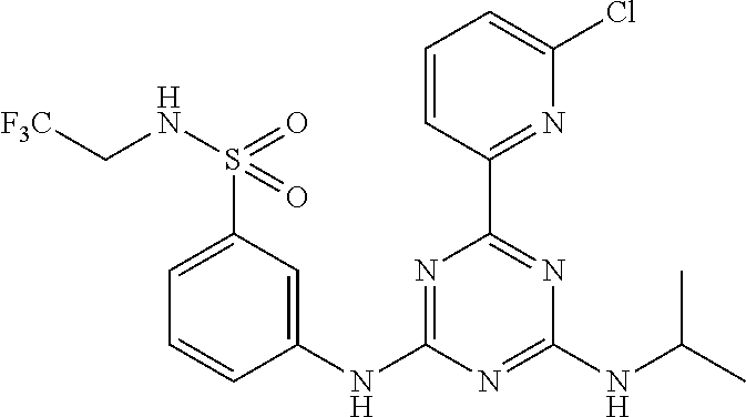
C1(NC2=NC(C3=NC(Cl)=CC=C3)=NC(NC(C)C)=N2)=CC(S(NC[F3C])(=O)=O)=CC=C1
